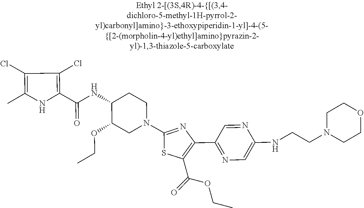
C1(Cl)=C(C)NC(C(=O)NC2C(OCC)CN(C3=NC(C4=NC=C(NCCN5CCOCC5)N=C4)=C(C(=O)OCC)S3)CC2)=C1Cl
